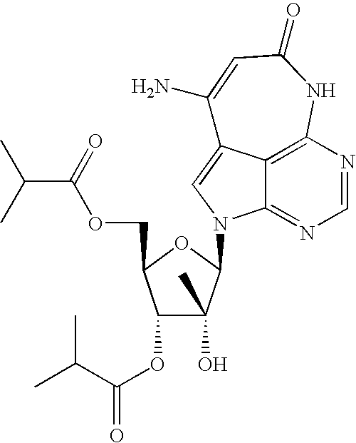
C12=C3N=CN=C1N(C1C(O)(C)C(OC(C(C)C)=O)C(COC(C(C)C)=O)O1)C=C2C(N)=CC(=O)N3
